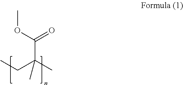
O(C(=O)C(C)(CC)C)C
